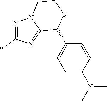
N1=C(*)N=C2N1CCOC2C1=CC=C(N(C)C)C=C1
